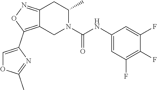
C12=C(C3=COC(C)=N3)ON=C1CC(C)N(C(NC1=CC(F)=C(F)C(F)=C1)=O)C2
